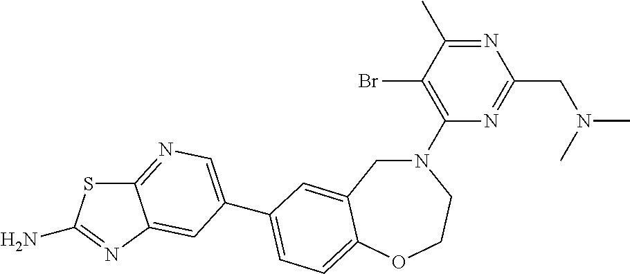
C1(N2CC3=CC(C4=CN=C5SC(N)=NC5=C4)=CC=C3OCC2)=C(Br)C(C)=NC(CN(C)C)=N1
